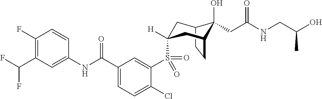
C12CCC(CC(S(C3=CC(C(NC4=CC(C(F)F)=C(F)C=C4)=O)=CC=C3Cl)(=O)=O)([H])C1)C2(O)CC(NCC(O)C)=O
